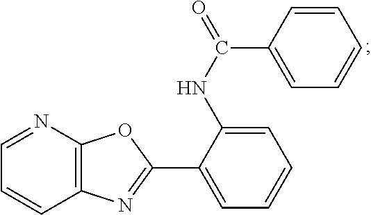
C12=C(N=CC=C1)OC(C1=CC=CC=C1NC(C1=CC=CC=C1)=O)=N2
